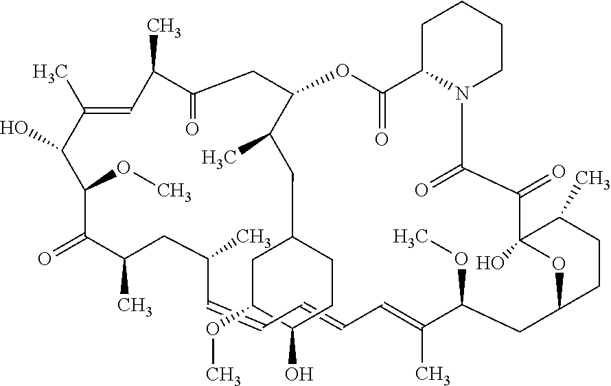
C1(C)=CC(C)C(=O)CC(C(CC2CC(OC)C(O)CC2)C)OC(=O)C2N(C(=O)C(=O)C3(O)C(C)CCC(CC(OC)C(C)=CC=CC=CC(C)CC(C)C(=O)C(OC)C1O)O3)CCCC2
